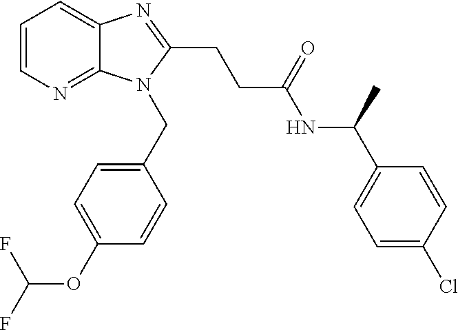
C1=CN=C2C(=C1)N=C(CCC(NC(C1=CC=C(Cl)C=C1)C)=O)N2CC1=CC=C(OC(F)F)C=C1
